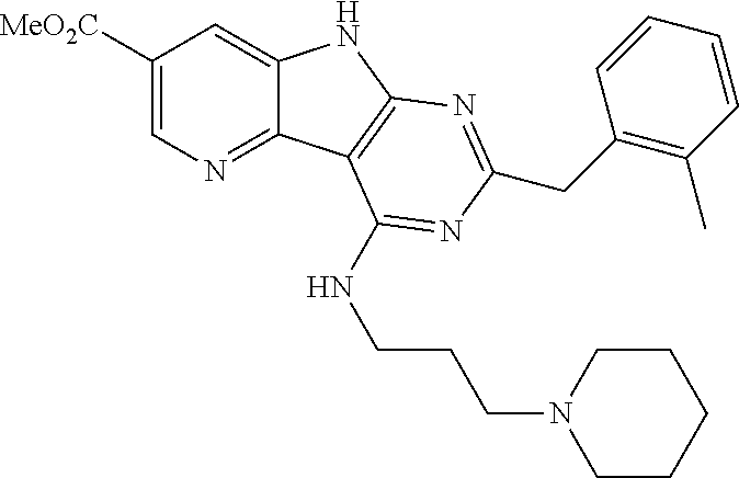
C1([MeO2C])=CN=C2C(=C1)NC1=C2C(NCCCN2CCCCC2)=NC(CC2=C(C)C=CC=C2)=N1
